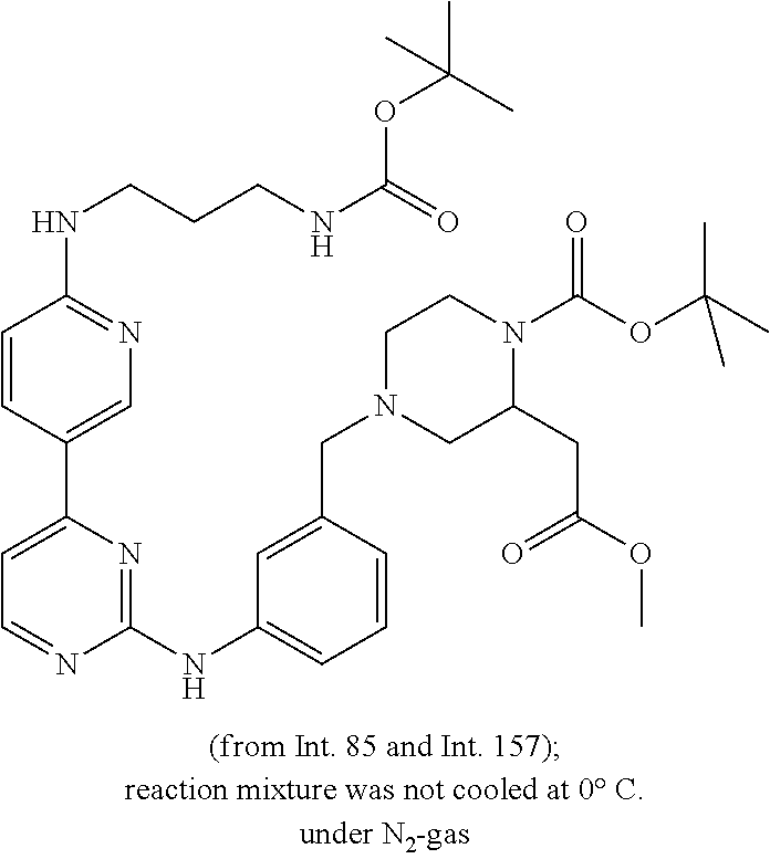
C1(NC2=CC=CC(CN3CC(CC(=O)OC)N(C(=O)OC(C)(C)C)CC3)=C2)=NC(C2=CN=C(NCCCNC(=O)OC(C)(C)C)C=C2)=CC=N1
